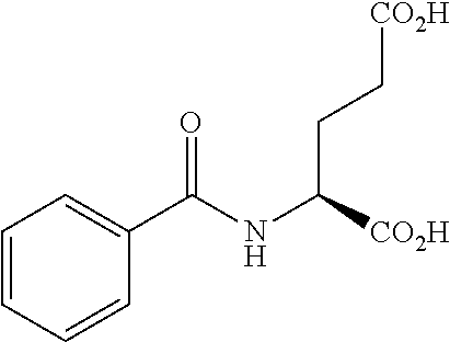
C1=CC=CC(C(NC([CO2H])CC[CO2H])=O)=C1
